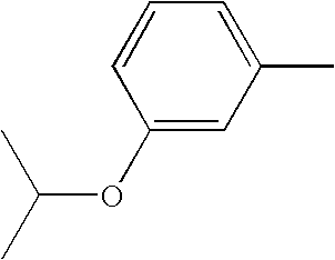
C1(OC(C)C)=CC(C)=CC=C1
